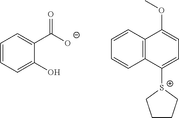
C1=CC=C(O)C(C([O-])=O)=C1.C1=CC2=C(C=C1)C([S+]1CCCC1)=CC=C2OC
